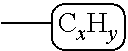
C[CxHy]
